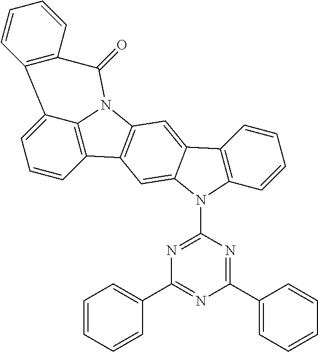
C1=CC2=C3C(=C1)C1=C(C(=O)N3C3=C2C=C2C(=C3)C3=C(N2C2=NC(C4=CC=CC=C4)=NC(C4=CC=CC=C4)=N2)C=CC=C3)C=CC=C1
